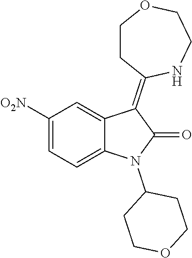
C1([O2N])=CC=C2C(=C1)C(=C1CCOCCN1)C(=O)N2C1CCOCC1
